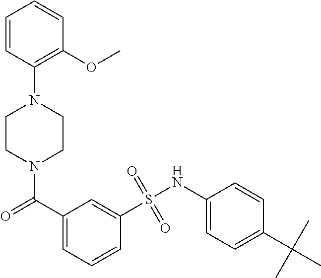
N1(C(=O)C2=CC=CC(S(NC3=CC=C(C(C)(C)C)C=C3)(=O)=O)=C2)CCN(C2=C(OC)C=CC=C2)CC1
